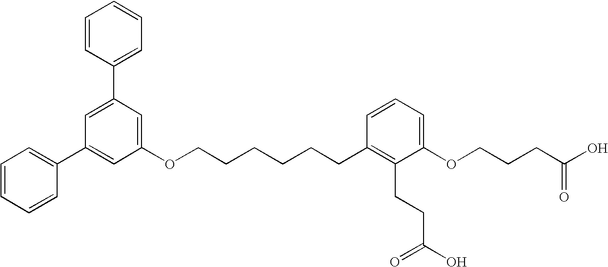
C1=C(C2=CC=CC=C2)C=C(OCCCCCCC2=C(CCC(O)=O)C(OCCCC(O)=O)=CC=C2)C=C1C1=CC=CC=C1
